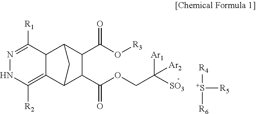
N1=C([R1])C2C(=C([R2])N1)C1C(C(=O)OCC([Ar1])([SO3])[Ar2])C(C(=O)O[R3])C2C1.[R4][S+]([R5])[R6]
